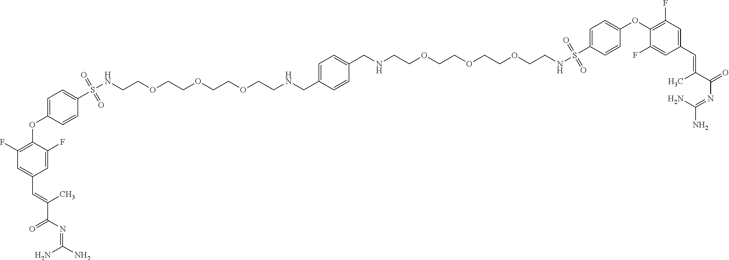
C1(F)=C(OC2=CC=C(S(NCCOCCOCCOCCNCC3=CC=C(CNCCOCCOCCOCCNS(C4=CC=C(OC5=C(F)C=C(C=C(C)C(N=C(N)N)=O)C=C5F)C=C4)(=O)=O)C=C3)(=O)=O)C=C2)C(F)=CC(C=C(C(N=C(N)N)=O)C)=C1
